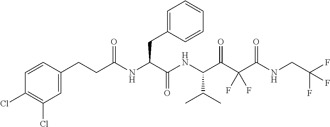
C1=CC(Cl)=C(Cl)C=C1CCC(NC(C(NC(C(C(C(NCC(F)(F)F)=O)(F)F)=O)C(C)C)=O)CC1=CC=CC=C1)=O
